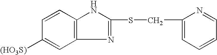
C12=C(C=CC([(HO3S)])=C1)NC(SCC1=CC=CC=N1)=N2
